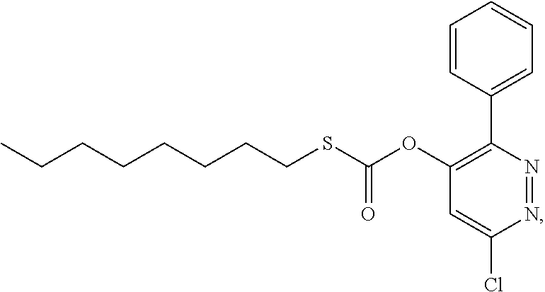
C(CCCCCCSC(OC1=C(C2=CC=CC=C2)N=NC(Cl)=C1)=O)C
